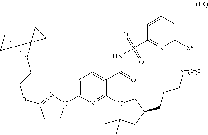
C1=C(N2C=CC(OCCC3C4(C35CC5)CC4)=N2)N=C(N2C(C)(C)CC(CCC[NR1R2])C2)C(C(=O)NS(C2=NC([Xc])=CC=C2)(=O)=O)=C1
